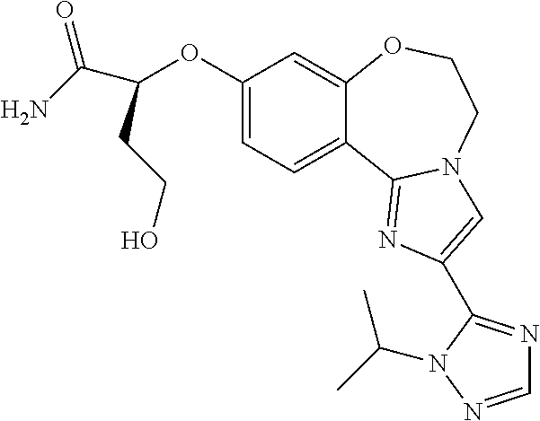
C1(OC(C(N)=O)CCO)=CC=C2C(=C1)OCCN1C2=NC(C2=NC=NN2C(C)C)=C1
